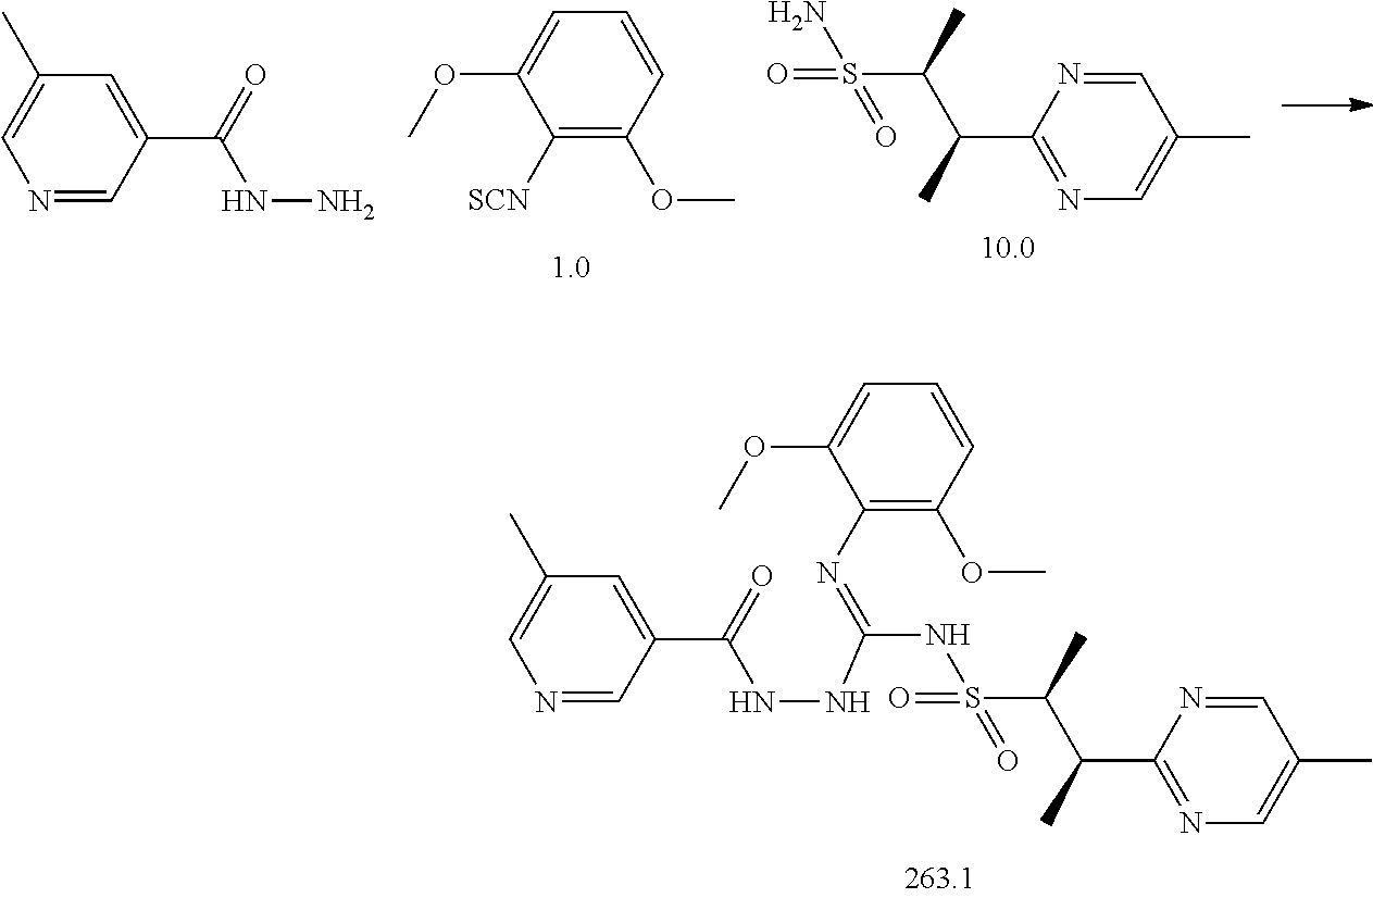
C1=NC(C(C(S(=O)(NC(=NC2=C(OC)C=CC=C2OC)NNC(C2=CC(C)=CN=C2)=O)=O)C)C)=NC=C1C.C1([SCN])=C(OC)C=CC=C1OC.C1=NC(C(C(S(=O)(N)=O)C)C)=NC=C1C.N1=CC(C(=O)NN)=CC(C)=C1
